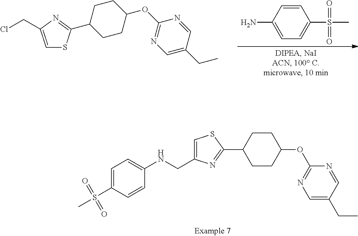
C1=C(CCl)N=C(C2CCC(OC3=NC=C(CC)C=N3)CC2)S1.C1(N)=CC=C(S(C)(=O)=O)C=C1.C1=C(CNC2=CC=C(S(C)(=O)=O)C=C2)N=C(C2CCC(OC3=NC=C(CC)C=N3)CC2)S1
